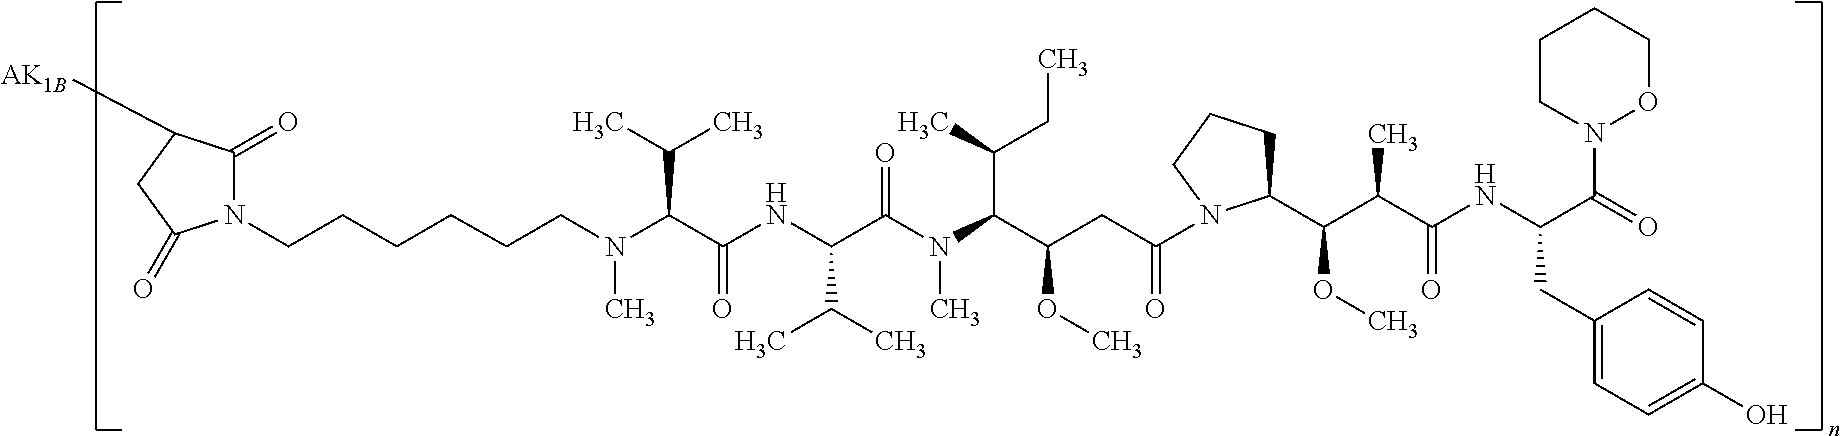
N(C(C(NC(C(N(C(C(CC(=O)N1C(C(C(C(NC(C(=O)N2OCCCC2)CC2=CC=C(O)C=C2)=O)C)OC)CCC1)OC)C(C)CC)C)=O)C(C)C)=O)C(C)C)(C)CCCCCCN1C(=O)C([AK1B])CC1=O
